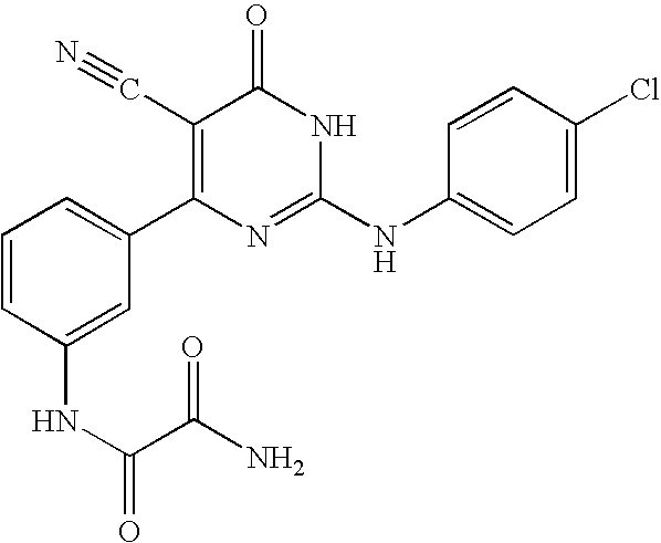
C1(NC(C(N)=O)=O)=CC(C2=C(C#N)C(=O)NC(NC3=CC=C(Cl)C=C3)=N2)=CC=C1
